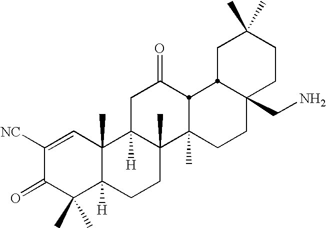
C1C(C)(C)CCC2(CN)CCC3(C)C4(C)C([H])(CC(=O)C3C12)C1(C)C([H])(CC4)C(C)(C)C(=O)C([NC])=C1
